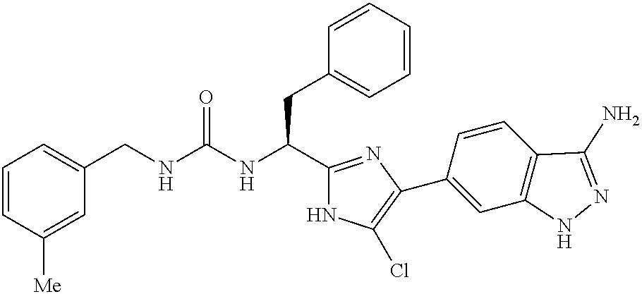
C1=CC([Me])=CC(CNC(NC(C2=NC(C3=CC4=C(C=C3)C(N)=NN4)=C(Cl)N2)CC2=CC=CC=C2)=O)=C1
